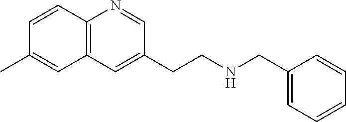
C12=C(C=C(CCNCC3=CC=CC=C3)C=N1)C=C(C)C=C2
